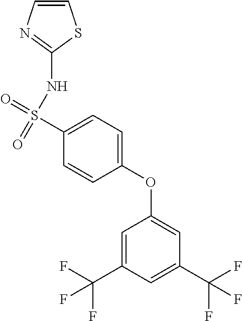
C1=CN=C(NS(=O)(=O)C2=CC=C(OC3=CC(C(F)(F)F)=CC(C(F)(F)F)=C3)C=C2)S1
